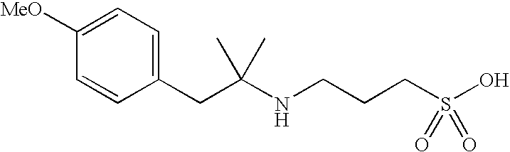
C1=C([MeO])C=CC(CC(NCCCS(O)(=O)=O)(C)C)=C1
